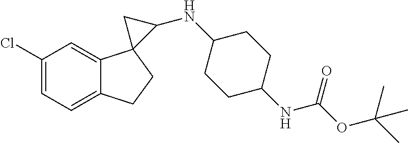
C1=C(Cl)C=C2C(=C1)CCC21C(NC2CCC(NC(OC(C)(C)C)=O)CC2)C1
